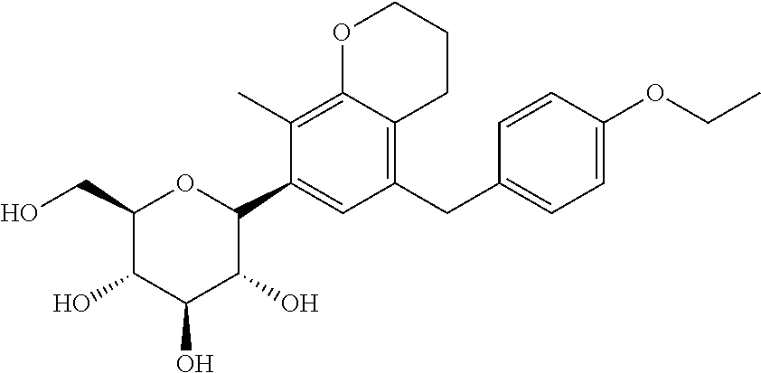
C1(CO)C(O)C(O)C(O)C(C2=CC(CC3=CC=C(OCC)C=C3)=C3C(=C2C)OCCC3)O1
